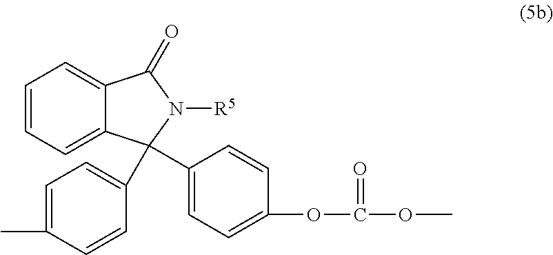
C1=C2C(=CC=C1)C(=O)N([R5])C2(C1=CC=C(C)C=C1)C1=CC=C(OC(=O)OC)C=C1
